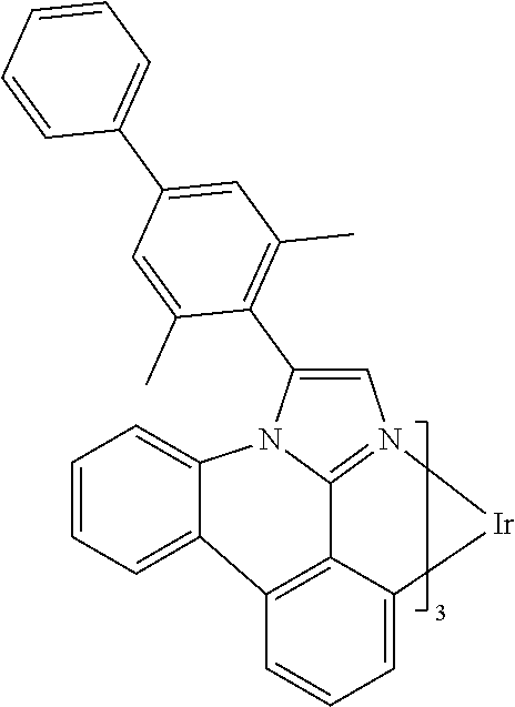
C1=CC=C2C3=C4C5=N(C=C(C6=C(C)C=C(C7=CC=CC=C7)C=C6C)N5C2=C1)[Ir]C4=CC=C3
